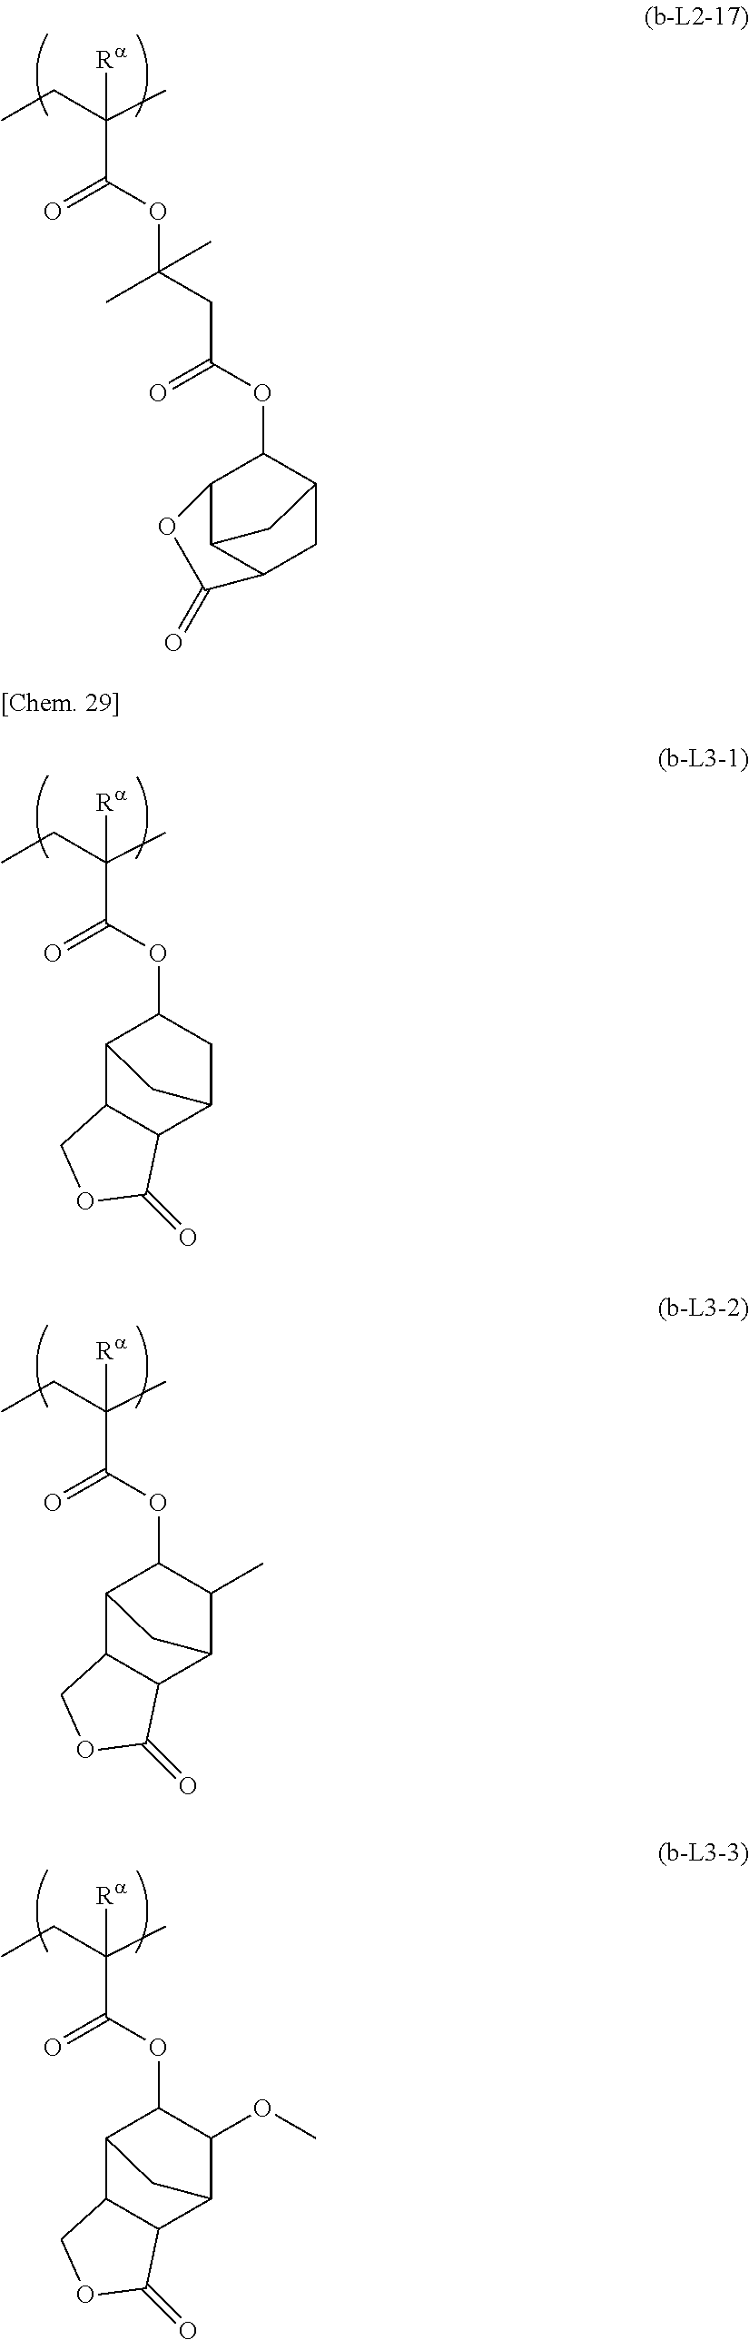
O(C(=O)C([Ra])(CC)C)C(CC(OC1C2CC3C(C1OC3=O)C2)=O)(C)C.O(C(=O)C([Ra])(CC)C)C1C2C3C(C(C1)C2)C(=O)OC3.O(C(=O)C([Ra])(CC)C)C1C2C3C(C(C1C)C2)C(=O)OC3.O(C(=O)C([Ra])(CC)C)C1C2C3C(C(C1OC)C2)C(=O)OC3
